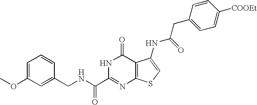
C1(CNC(C2=NC3=C(C(=O)N2)C(NC(CC2=CC=C([COOEt])C=C2)=O)=CS3)=O)=CC(OC)=CC=C1
